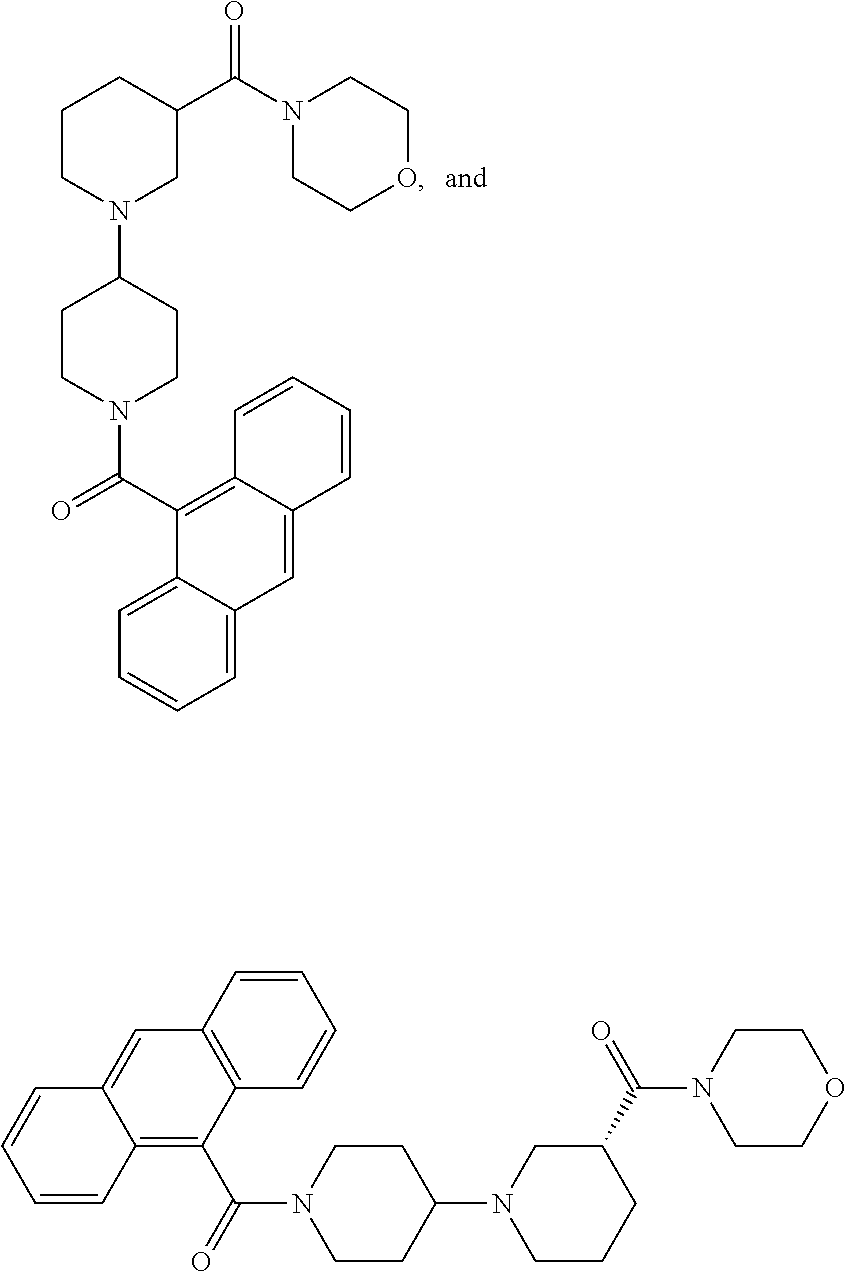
C1=CC=C2C(=C1)C(C(=O)N1CCC(N3CC(C(N4CCOCC4)=O)CCC3)CC1)=C1C(=C2)C=CC=C1.C1=CC2=C(C(=O)N3CCC(N4CC(C(=O)N5CCOCC5)CCC4)CC3)C3=C(C=C2C=C1)C=CC=C3
